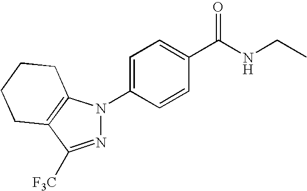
N1=C([F3C])C2=C(N1C1=CC=C(C(NCC)=O)C=C1)CCCC2
